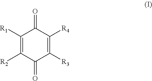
C1([R1])=C([R2])C(=O)C([R3])=C([R4])C1=O
